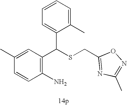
C1=CC(C)=CC(C(SCC2=NC(C)=NO2)C2=CC=CC=C2C)=C1N
